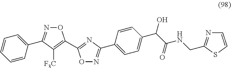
C1=CC=CC(C2=NOC(C3=NC(C4=CC=C(C(C(NCC5=NC=CS5)=O)O)C=C4)=NO3)=C2[F3C])=C1
